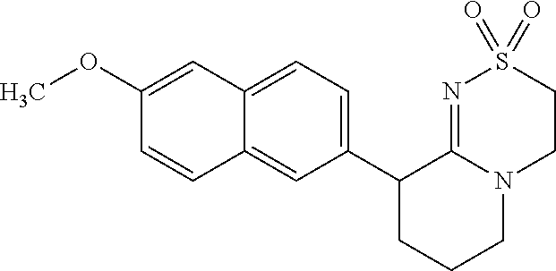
C12=CC=C(C3CCCN4C3=NS(=O)(=O)CC4)C=C1C=CC(OC)=C2
